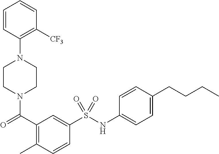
C1CN(C(=O)C2=C(C)C=CC(S(NC3=CC=C(CCCC)C=C3)(=O)=O)=C2)CCN1C1=C([CF3])C=CC=C1
